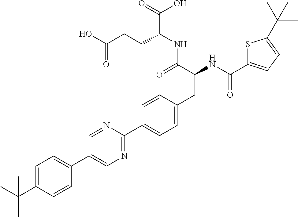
CC(C1=CC=C(C2=CN=C(C3=CC=C(CC(NC(=O)C4=CC=C(C(C)(C)C)S4)C(=O)NC(C(=O)O)CCC(O)=O)C=C3)N=C2)C=C1)(C)C
